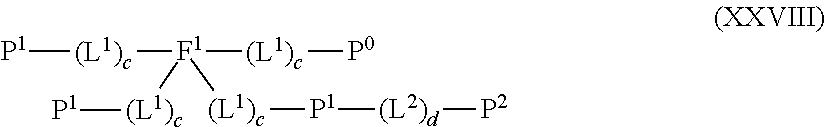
[P1][(L1)c][F1]([(L1)c][P1])([(L1)c][P1][(L2)d][P2])[(L1)c][P0]
